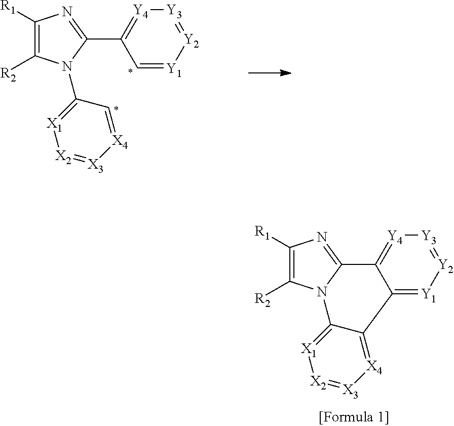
C1([R1])=C([R2])N(C2=[X1][X2]=[X3][X4]=C2)C(C2=[Y4][Y3]=[Y2][Y1]=C2)=N1.C1([R1])=C([R2])N2C(=N1)C1=[Y4][Y3]=[Y2][Y1]=C1C1=[X4][X3]=[X2][X1]=C21
